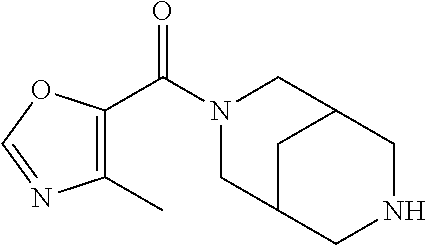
N1(C(C2=C(C)N=CO2)=O)CC2CNCC(C1)C2
